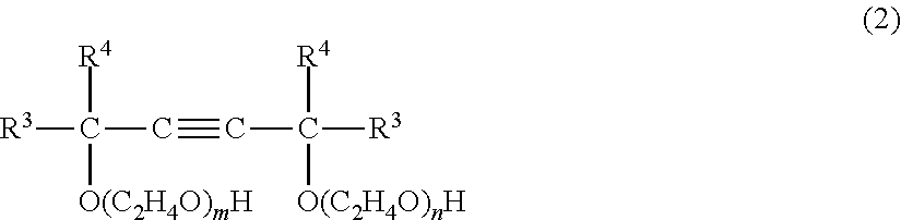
[R3]C(C#CC([R3])([R4])[O(C2H4O)nH])([R4])[O(C2H4O)mH]
